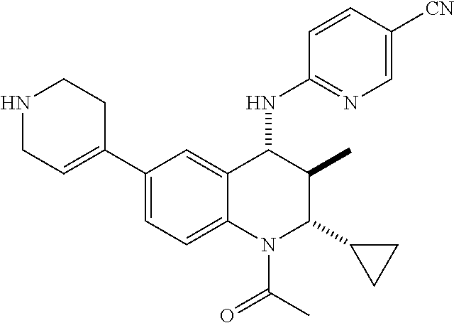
C1(C2=CCNCC2)=CC=C2C(=C1)C(NC1=NC=C([CN])C=C1)C(C)C(C1CC1)N2C(C)=O
